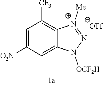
C1=C([O2N])C=C2C(=C1[CF3])[N+]([Me])=NN2[OCF2H].[OTf]
